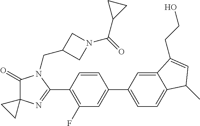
C1(=O)C2(N=C(C3=C(F)C=C(C4=CC=C5C(=C4)C(CCO)=CC5C)C=C3)N1CC1CN(C(=O)C3CC3)C1)CC2
